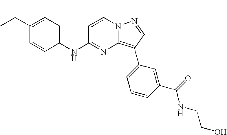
C1(C(C)C)=CC=C(NC2=NC3=C(C4=CC=CC(C(=O)NCCO)=C4)C=NN3C=C2)C=C1
